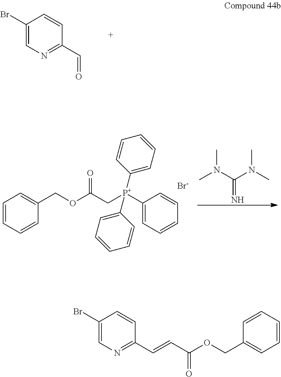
C1(Br)=CN=C(C=CC(OCC2=CC=CC=C2)=O)C=C1.C1(Br)=CN=C(C=O)C=C1.C1=CC=CC(COC(C[P+](C2=CC=CC=C2)(C2=CC=CC=C2)C2=CC=CC=C2)=O)=C1.[Br-].N=C(N(C)C)N(C)C
